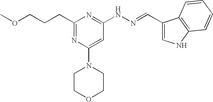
C(CCC1=NC(N2CCOCC2)=CC(NN=CC2=CNC3=C2C=CC=C3)=N1)OC
